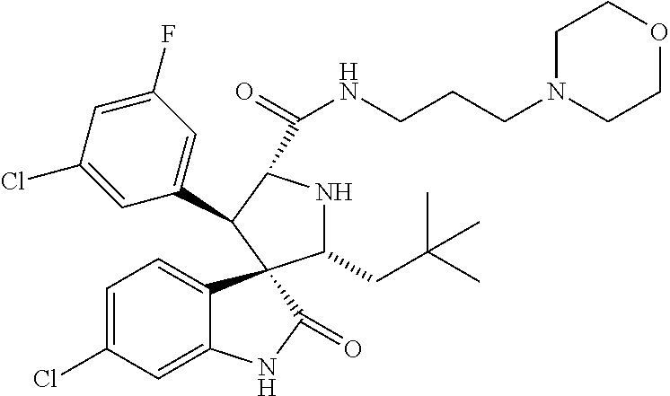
C1=C(Cl)C=C2C(=C1)C1(C(=O)N2)C(CC(C)(C)C)NC(C(=O)NCCCN2CCOCC2)C1C1=CC(F)=CC(Cl)=C1
